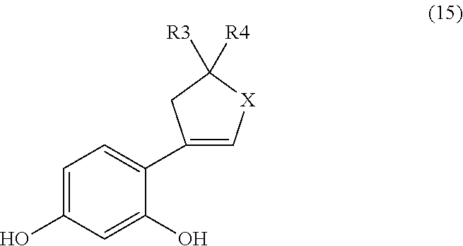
C1=C(O)C=C(O)C(C2=C[X]C([R4])([R3])C2)=C1
